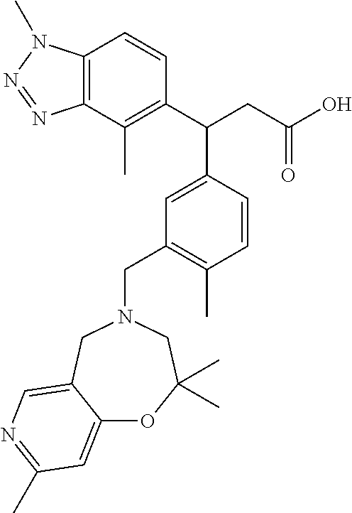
C12=C(C(C)=C(C(CC(O)=O)C3=CC(CN4CC(C)(C)OC5=CC(C)=NC=C5C4)=C(C)C=C3)C=C1)N=NN2C
